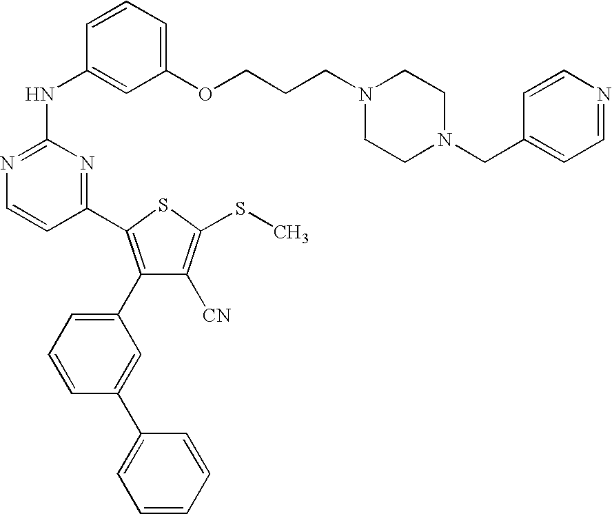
C1=CC(NC2=NC=CC(C3=C(C4=CC=CC(C5=CC=CC=C5)=C4)C([CN])=C(SC)S3)=N2)=CC(OCCCN2CCN(CC3=CC=NC=C3)CC2)=C1
